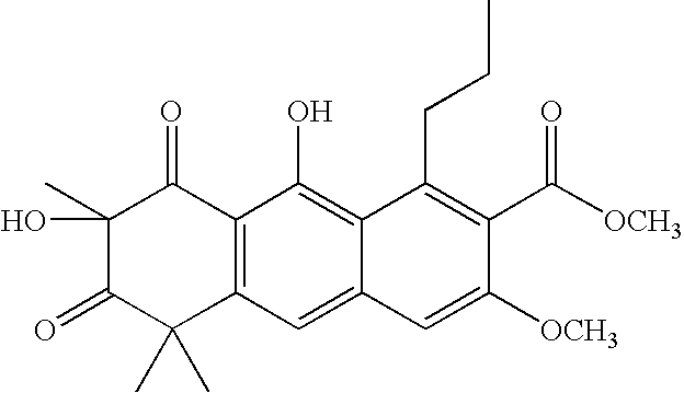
C1(C([OCH3])=O)=C(CCC)C2=C(O)C3=C(C=C2C=C1[OCH3])C(C)(C)C(=O)C(O)(C)C3=O
